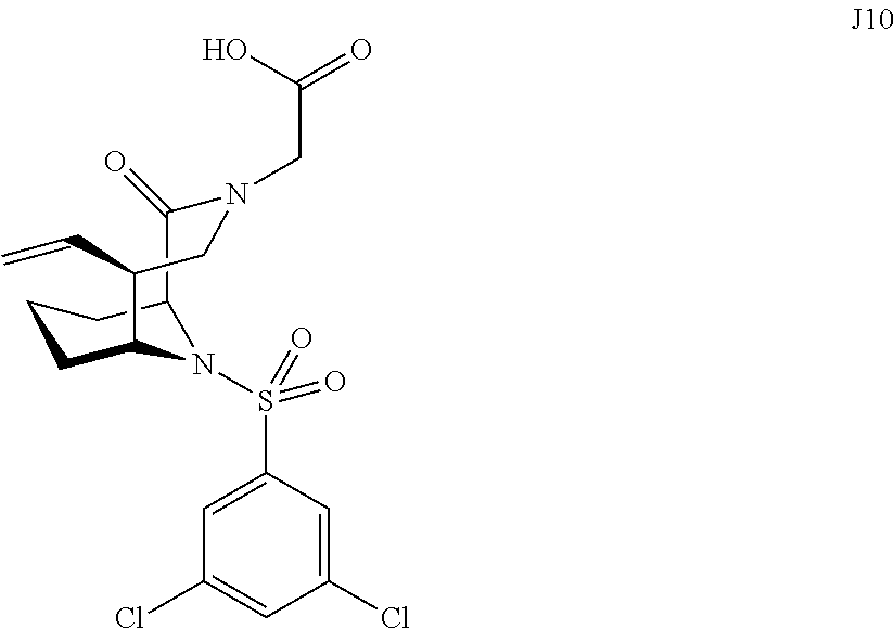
C1CC2N(S(=O)(C3=CC(Cl)=CC(Cl)=C3)=O)C(C1)C(=O)N(CC(=O)O)CC2C=C
